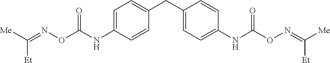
O(C(=O)NC1=CC=C(CC2=CC=C(NC(ON=C([Me])[Et])=O)C=C2)C=C1)N=C([Et])[Me]
